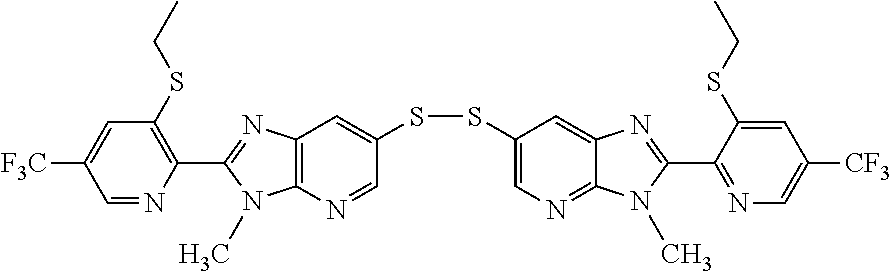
C1(SSC2=CC3=C(N=C2)N(C)C(C2=C(SCC)C=C([F3C])C=N2)=N3)=CN=C2C(=C1)N=C(C1=NC=C([CF3])C=C1SCC)N2C
